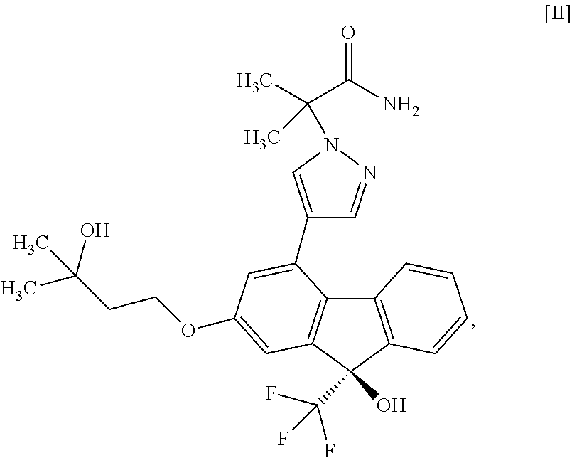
C12=C(C(O)(C(F)(F)F)C3=C1C(C1=CN(C(C(=O)N)(C)C)N=C1)=CC(OCCC(C)(O)C)=C3)C=CC=C2
